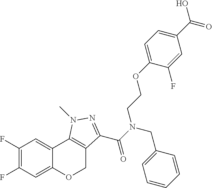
C1(F)=C(F)C=C2C(=C1)C1=C(CO2)C(C(N(CC2=CC=CC=C2)CCOC2=CC=C(C(=O)O)C=C2F)=O)=NN1C
